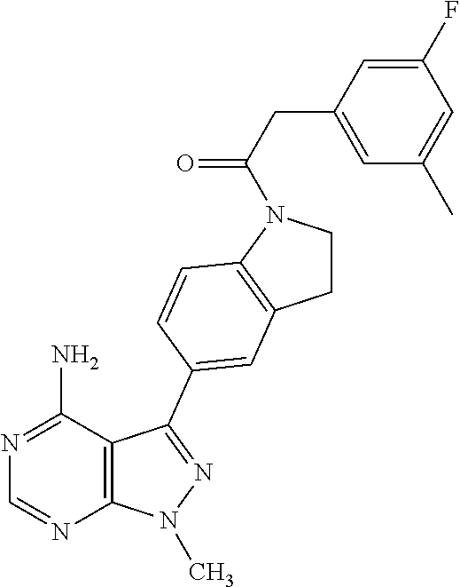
C1CN(C(CC2=CC(C)=CC(F)=C2)=O)C2=C1C=C(C1=NN(C)C3=C1C(N)=NC=N3)C=C2
